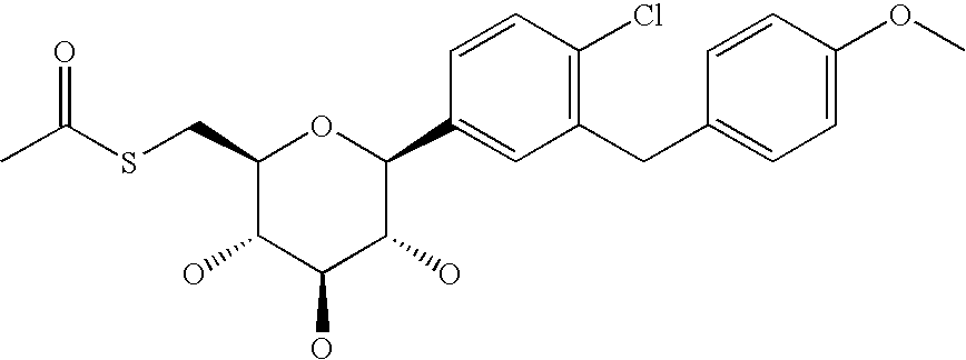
C1(CSC(C)=O)C(O)C(O)C(O)C(C2=CC(CC3=CC=C(OC)C=C3)=C(Cl)C=C2)O1
